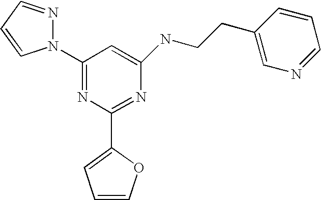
C1(N2N=CC=C2)=NC(C2=CC=CO2)=NC(NCCC2=CN=CC=C2)=C1
